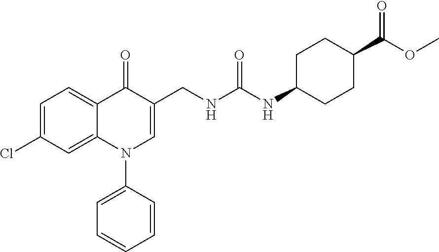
C1=C(Cl)C=C2C(=C1)C(=O)C(CNC(NC1CCC(C(=O)OC)CC1)=O)=CN2C1=CC=CC=C1
